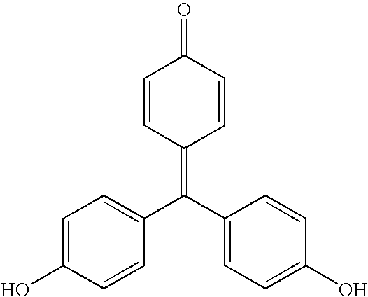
OC1=CC=C(C(C2=CC=C(O)C=C2)=C2C=CC(=O)C=C2)C=C1
